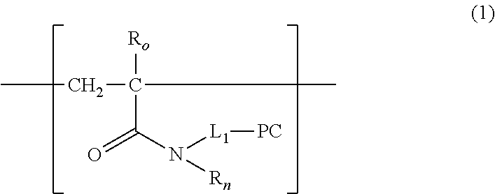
CCC(C)([Ro])C(N([L1][PC])[Rn])=O
